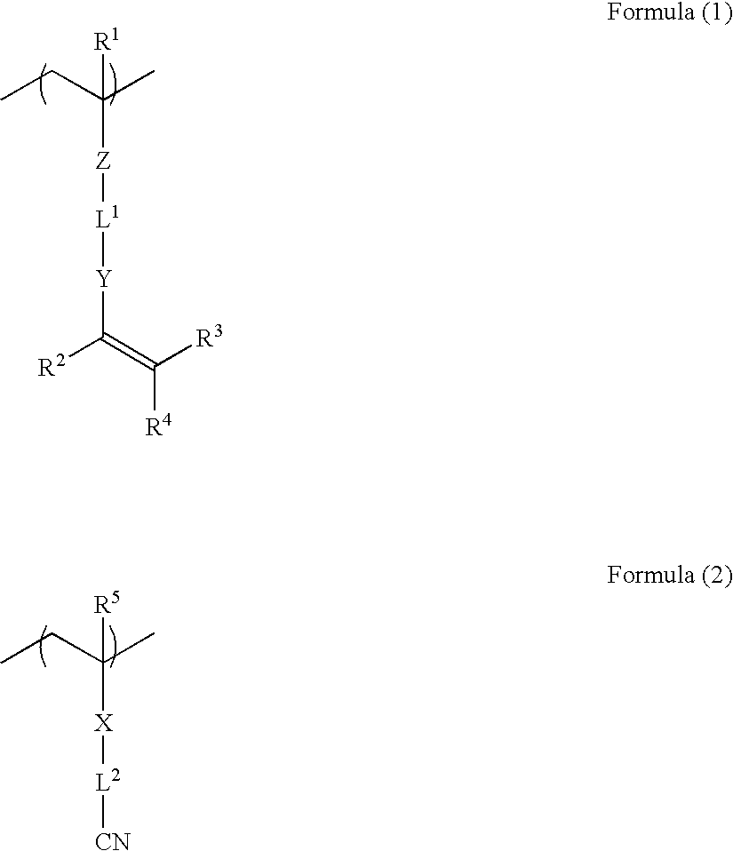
CCC(C)([R1])[Z][L1][Y]C([R2])=C([R3])[R4].CCC(C)([R5])[X][L2][CN]
